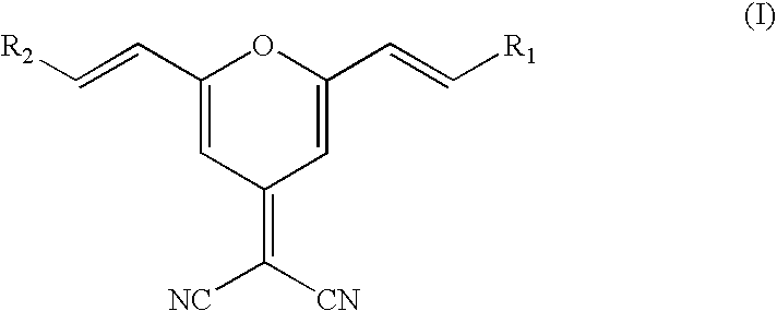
C1(C=C[R2])=CC(=C([CN])[NC])C=C(C=C[R1])O1
